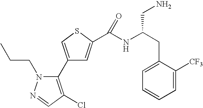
C1(C2=C(Cl)C=NN2CCC)=CSC(C(NC(CC2=CC=CC=C2[CF3])CN)=O)=C1
